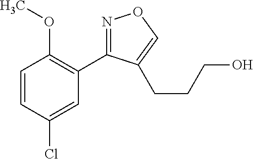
C1=CC(Cl)=CC(C2=NOC=C2CCCO)=C1OC
